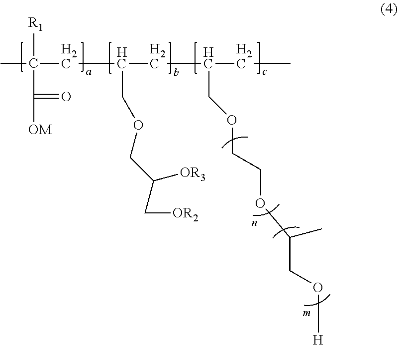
CC([R1])(C(=O)[OM])CC(CC(CC)COCCOC(CO[H])C)COCC(C[OR2])[OR3]
